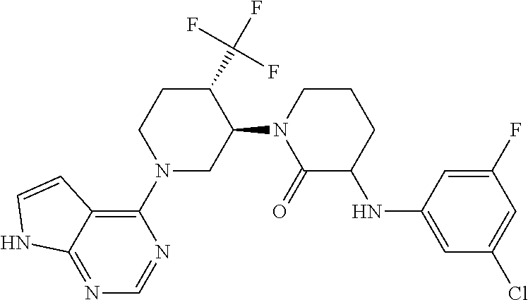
C1(N2CC(N3C(=O)C(NC4=CC(Cl)=CC(F)=C4)CCC3)C(C(F)(F)F)CC2)=C2C(=NC=N1)NC=C2
